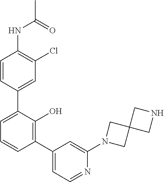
C1=CC(C2=CC=CC(C3=CC=NC(N4CC5(C4)CNC5)=C3)=C2O)=CC(Cl)=C1NC(C)=O
